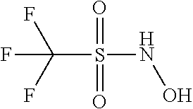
C(S(NO)(=O)=O)(F)(F)F
